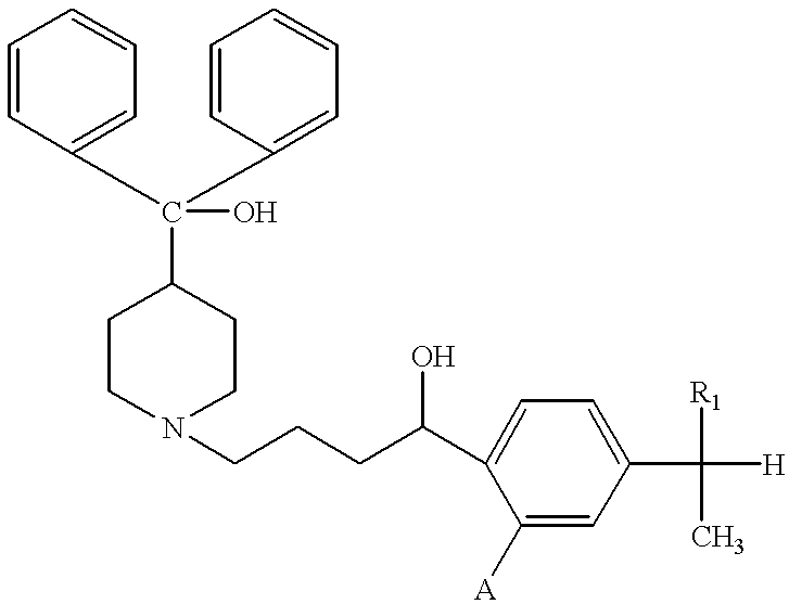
N1(CCCC(C2=CC=C(C([H])([R1])C)C=C2[A])O)CCC(C(C2=CC=CC=C2)(C2=CC=CC=C2)O)CC1
